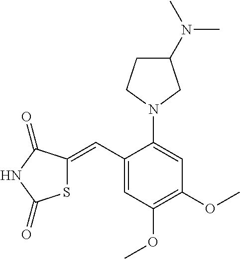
C1(C=C2SC(=O)NC2=O)=CC(OC)=C(OC)C=C1N1CC(N(C)C)CC1
